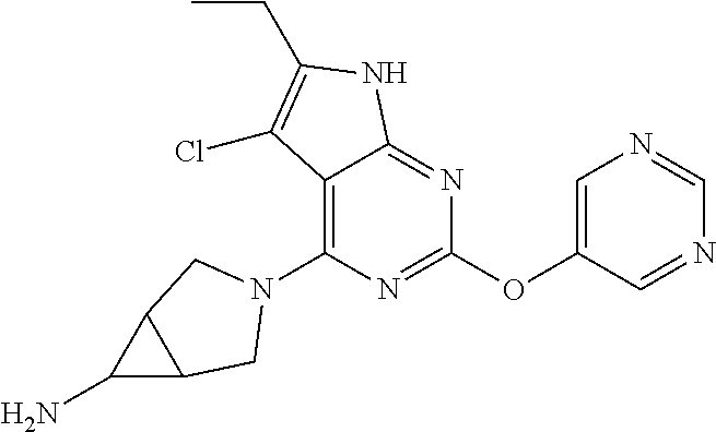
C1(N2CC3C(N)C3C2)=C2C(=NC(OC3=CN=CN=C3)=N1)NC(CC)=C2Cl
